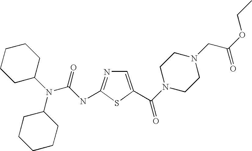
C1=C(C(N2CCN(CC(OCC)=O)CC2)=O)SC(NC(N(C2CCCCC2)C2CCCCC2)=O)=N1
